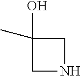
C1(O)(C)CNC1
